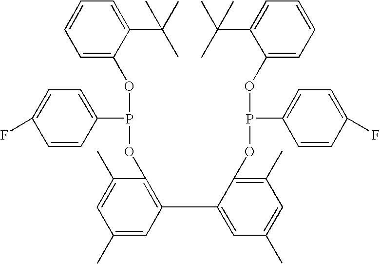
C1=C(OP(C2=CC=C(F)C=C2)OC2=C(C3=CC(C)=CC(C)=C3OP(C3=CC=C(F)C=C3)OC3=CC=CC=C3C(C)(C)C)C=C(C)C=C2C)C(C(C)(C)C)=CC=C1
